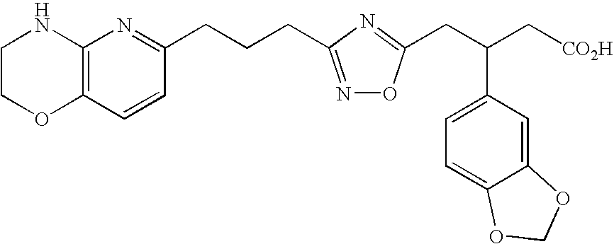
C1COC2=C(N1)N=C(CCCC1=NOC(CC(C[CO2H])C3=CC=C4C(=C3)OCO4)=N1)C=C2
